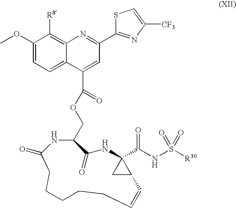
C1(OC)=CC=C2C(=C1[R8])N=C(C1=NC([CF3])=CS1)C=C2C(OCC1C(=O)NC2(C(NS([R30])(=O)=O)=O)CC2C=CCCCCCC(=O)N1)=O
